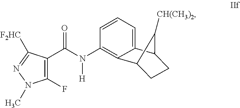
C1(F)=C(C(N(C2=C3C4CCC(C3=CC=C2)C4[CH(CH3)2])[H])=O)C([F2HC])=NN1C
